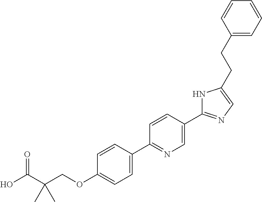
OC(C(COC1=CC=C(C2=NC=C(C3=NC=C(CCC4=CC=CC=C4)N3)C=C2)C=C1)(C)C)=O
